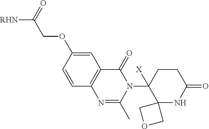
C1(OCC([RHN])=O)=CC2=C(C=C1)N=C(C)N(C1([X])C3(NC(=O)CC1)COC3)C2=O
